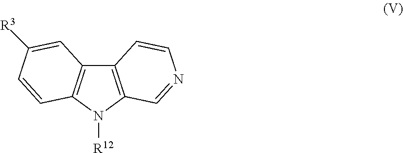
C12=C(N([R12])C3=C1C=C([R3])C=C3)C=NC=C2
